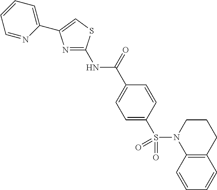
N1(S(C2=CC=C(C(=O)NC3=NC(C4=CC=CC=N4)=CS3)C=C2)(=O)=O)C2=C(CCC1)C=CC=C2
